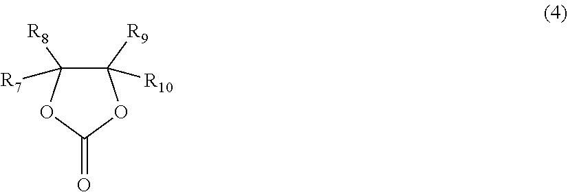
C1([R9])([R10])C([R8])([R7])OC(=O)O1
